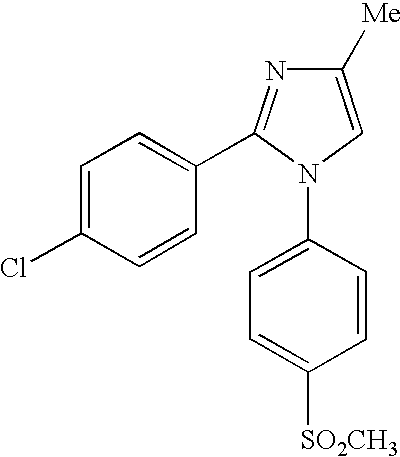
N1(C2=CC=C([SO2CH3])C=C2)C=C([Me])N=C1C1=CC=C(Cl)C=C1
